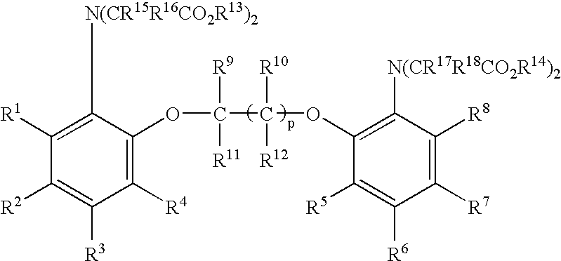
C1([R4])=C(OC(C(OC2=C([N(CR17R18CO2R14)2])C([R8])=C([R7])C([R6])=C2[R5])([R10])[R12])([R9])[R11])C([N(CR15R16CO2R13)2])=C([R1])C([R2])=C1[R3]
